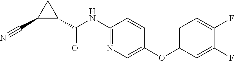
C1(NC(C2CC2C#N)=O)=NC=C(OC2=CC=C(F)C(F)=C2)C=C1
